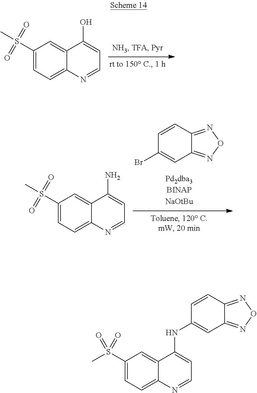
C1(S(=O)(=O)C)=CC=C2C(=C1)C(O)=CC=N2.C1=CC2=NON=C2C=C1Br.C1(S(=O)(=O)C)=CC=C2C(=C1)C(N)=CC=N2.C1(S(=O)(=O)C)=CC=C2C(=C1)C(NC1=CC3=NON=C3C=C1)=CC=N2
